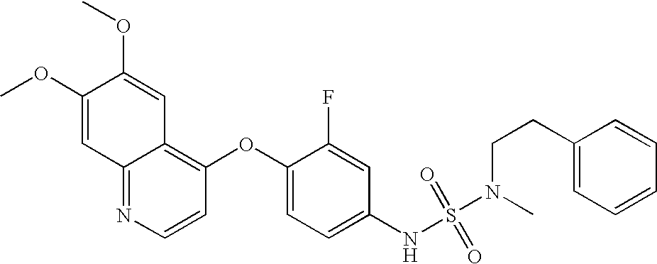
COC1=CC2=NC=CC(OC3=CC=C(NS(N(C)CCC4=CC=CC=C4)(=O)=O)C=C3F)=C2C=C1OC
